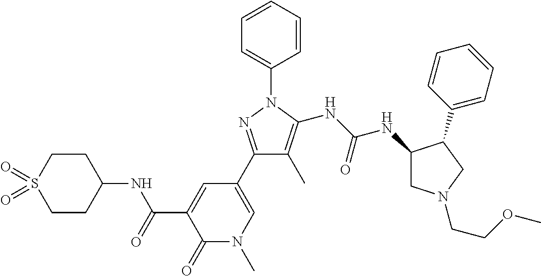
C1(C2=CN(C)C(=O)C(C(=O)NC3CCS(=O)(=O)CC3)=C2)=NN(C2=CC=CC=C2)C(NC(NC2CN(CCOC)CC2C2=CC=CC=C2)=O)=C1C
